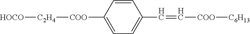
[C2H4]([COO]C1=CC=C(C=C[COO][C6H13])C=C1)[HOCO]
